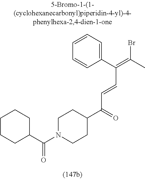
C1N(C(C2CCCCC2)=O)CCC(C(=O)C=CC(=C(C)Br)C2=CC=CC=C2)C1
